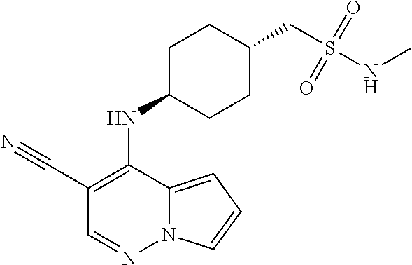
C1(C#N)=C(NC2CCC(CS(NC)(=O)=O)CC2)C2=CC=CN2N=C1
